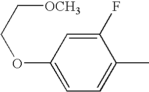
C1=C(OCC[OCH3])C=C(F)C(C)=C1
